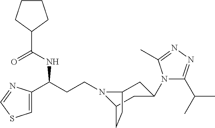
N1(CCC(C2=CSC=N2)NC(C2CCCC2)=O)C2CC(N3C(C(C)C)=NN=C3C)CC1CC2
